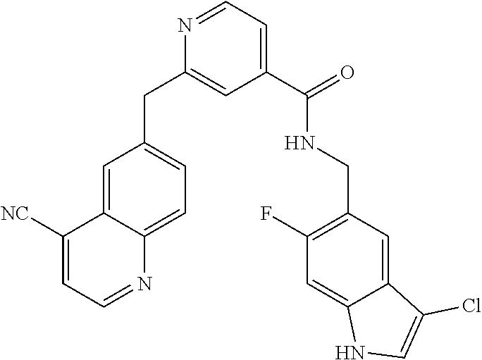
C1(C(NCC2=C(F)C=C3C(=C2)C(Cl)=CN3)=O)=CC=NC(CC2=CC=C3C(=C2)C([NC])=CC=N3)=C1
